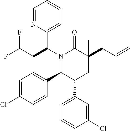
N1(C(C2=CC=CC=N2)CC(F)F)C(C2=CC=C(Cl)C=C2)C(C2=CC=CC(Cl)=C2)CC(CC=C)(C)C1=O
